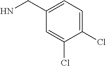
C1(Cl)=CC=C(CN)C=C1Cl
